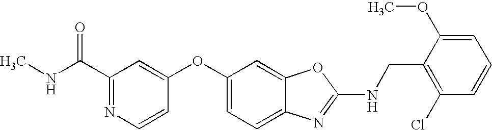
C1(C(NC)=O)=NC=CC(OC2=CC=C3C(=C2)OC(NCC2=C(Cl)C=CC=C2OC)=N3)=C1
